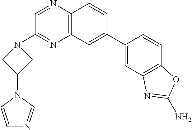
C12=C(C=C(C3=CC4=C(C=C3)OC(N)=N4)C=C1)N=C(N1CC(N3C=CN=C3)C1)C=N2
